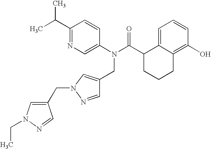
C1(C(C)C)=NC=C(N(C(C2CCCC3=C(O)C=CC=C23)=O)CC2=CN(CC3=CN(CC)N=C3)N=C2)C=C1
